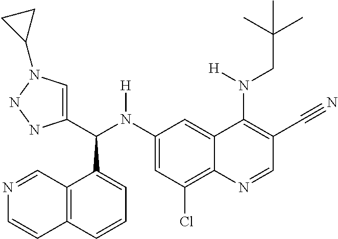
C1(N(C(C2=CN(C3CC3)NN2)C2=CC=CC3=C2C=NC=C3)[H])=CC(Cl)=C2C(=C1)C(N(CC(C)(C)C)[H])=C(C#N)C=N2
